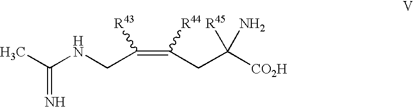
CC(=N)NCC(=C([R44])CC([CO2H])([R45])N)[R43]
